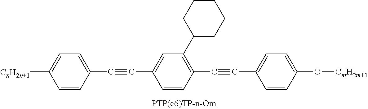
[CnH2n+1]C1=CC=C(C#CC2=CC(C3CCCCC3)=C(C#CC3=CC=C(O[CmH2m+1])C=C3)C=C2)C=C1
